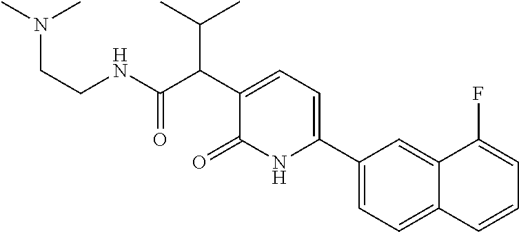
C1(C2=CC=C(C(C(C)C)C(NCCN(C)C)=O)C(=O)N2)=CC=C2C(=C1)C(F)=CC=C2
